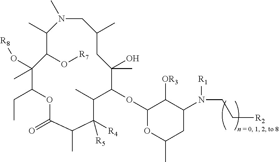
C1(C)N(C)CC(C)CC(O)(C)C(OC2OC(C)CC(N(CC[R2])[R1])C2[OR3])C(C)C([R4])([R5])C(C)C(=O)OC(CC)C(O[R8])(C)C1O[R7]
